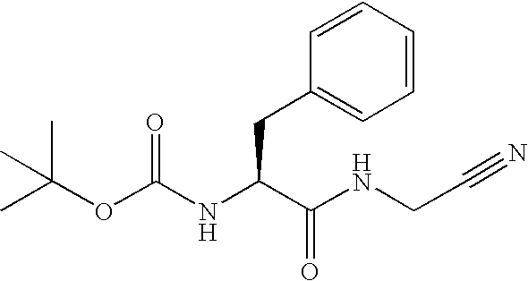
C(OC(NC(C(NCC#N)=O)CC1=CC=CC=C1)=O)(C)(C)C
